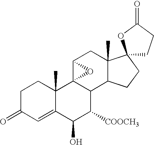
C1C(=O)C=C2C(C)(C1)C13C(C([COOCH3])C2O)C2C(C)(CC1O3)C1(CC2)CCC(=O)O1
